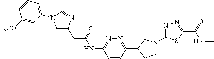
C1=C(CC(NC2=NN=C(C3CCN(C4=NN=C(C(=O)NC)S4)C3)C=C2)=O)N=CN1C1=CC=CC([F3CO])=C1
